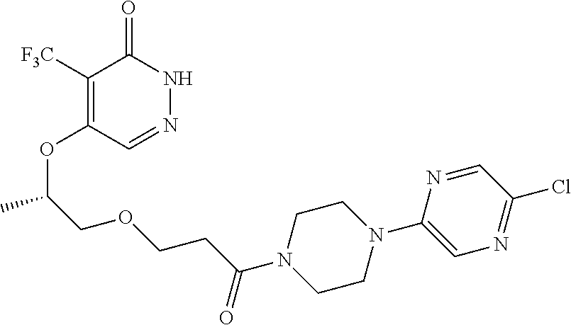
C1([F3C])=C(OC(C)COCCC(N2CCN(C3=CN=C(Cl)C=N3)CC2)=O)C=NNC1=O
